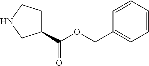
C1(C(OCC2=CC=CC=C2)=O)CCNC1
